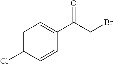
C1=C(Cl)C=CC(C(CBr)=O)=C1
